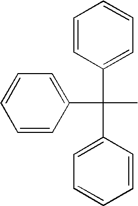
C1=CC=C(C(C2=CC=CC=C2)(C2=CC=CC=C2)C)C=C1
